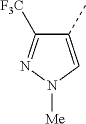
C1(C)=CN([Me])N=C1[F3C]
